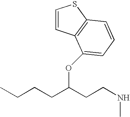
N(CCC(CCCC)OC1=CC=CC2=C1C=CS2)C
